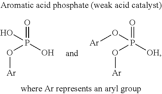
O(P(=O)(O)O)[Ar].O(P(=O)([OH])O[Ar])[Ar]
